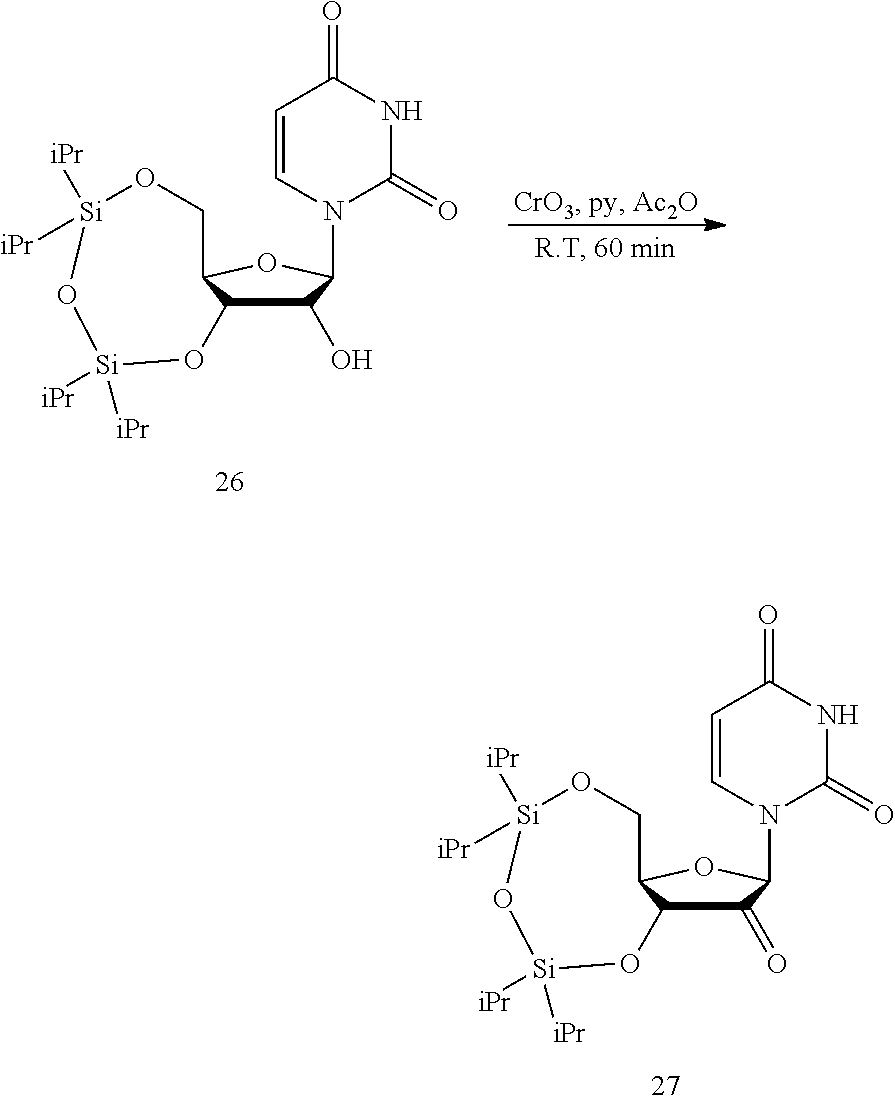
C1(=O)C2C(OC1N1C(=O)NC(=O)C=C1)CO[Si]([iPr])([iPr])O[Si]([iPr])([iPr])O2.C1(O)C2C(OC1N1C(=O)NC(=O)C=C1)CO[Si]([iPr])([iPr])O[Si]([iPr])([iPr])O2
